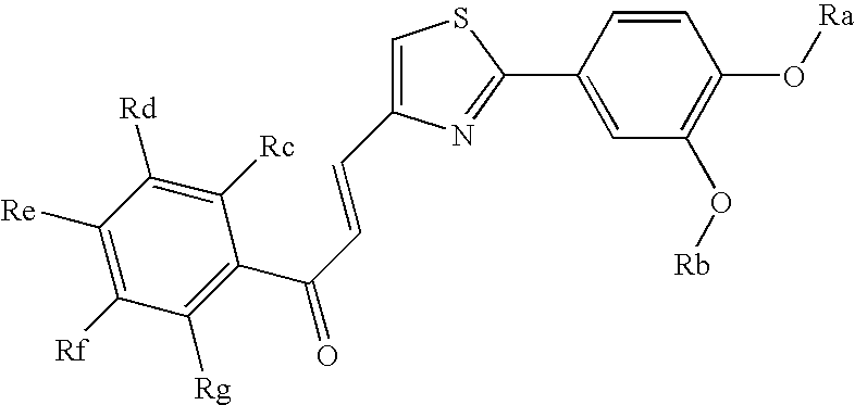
C1([Rf])=C([Re])C([Rd])=C([Rc])C(C(C=CC2=CSC(C3=CC(O[Rb])=C(O[Ra])C=C3)=N2)=O)=C1[Rg]
